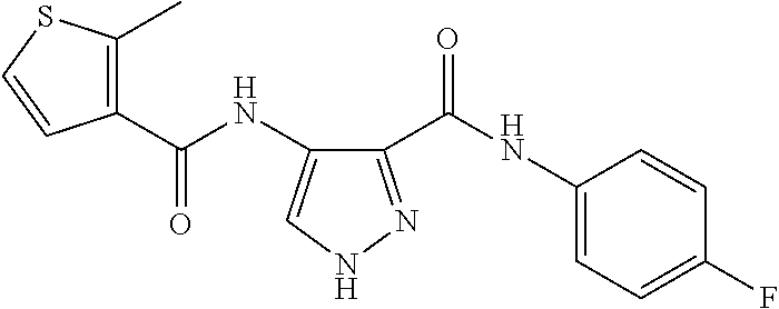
C1(C(NC2=CC=C(F)C=C2)=O)=NNC=C1NC(=O)C1=C(C)SC=C1
